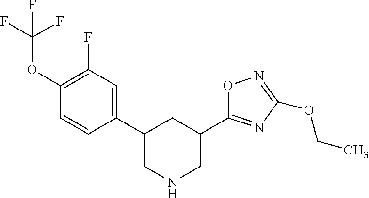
C1(OC(F)(F)F)=C(F)C=C(C2CNCC(C3=NC(OCC)=NO3)C2)C=C1
